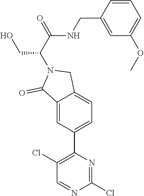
C1(Cl)=NC(C2=CC=C3C(=C2)C(=O)N(C(CO)C(NCC2=CC(OC)=CC=C2)=O)C3)=C(Cl)C=N1
